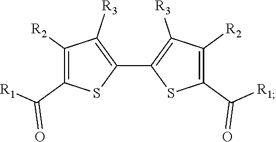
C1([R3])=C(C2=C([R3])C([R2])=C(C(=O)[R1])S2)SC(C([R1])=O)=C1[R2]
